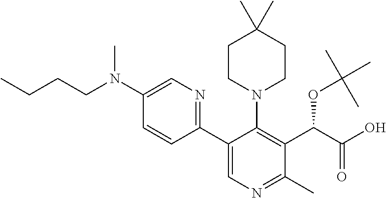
C1=CC(C2=CN=C(C)C(C(C(O)=O)OC(C)(C)C)=C2N2CCC(C)(C)CC2)=NC=C1N(CCCC)C
